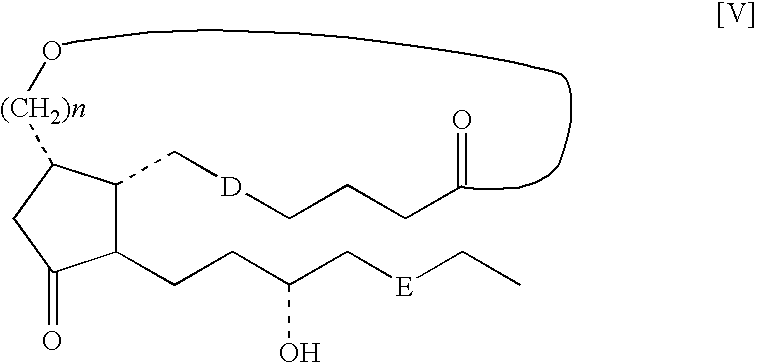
C1(CCC(C[E]CC)O)C(C[D]CCCC=O)C([(CH2)n]O)CC1=O
